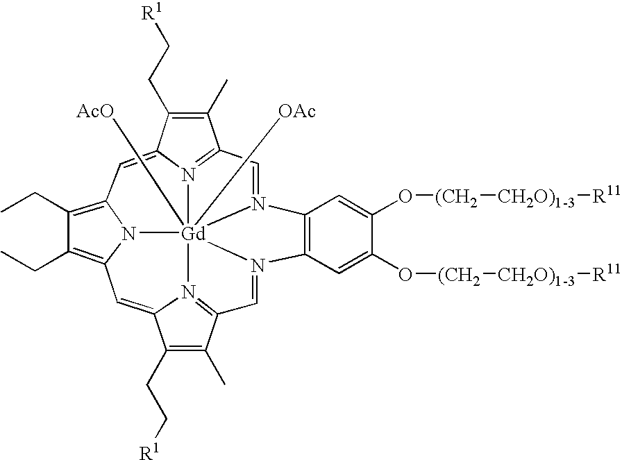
C12=CC3=C(CC)C(CC)=C4C=C5C(CC[R1])=C(C)C6=N5[Gd]57([AcO])([OAc])(N1=C(C(C)=C2CC[R1])C=N5C1=C(C=C(O[(CH2][CH2O)1-3][R11])C(O[(CH2][CH2O)1-3][R11])=C1)N7=C6)N43
